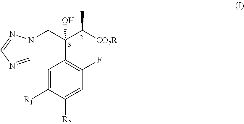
C1=NC=NN1CC(C([CO2R])C)(C1=C(F)C=C([R2])C([R1])=C1)O
